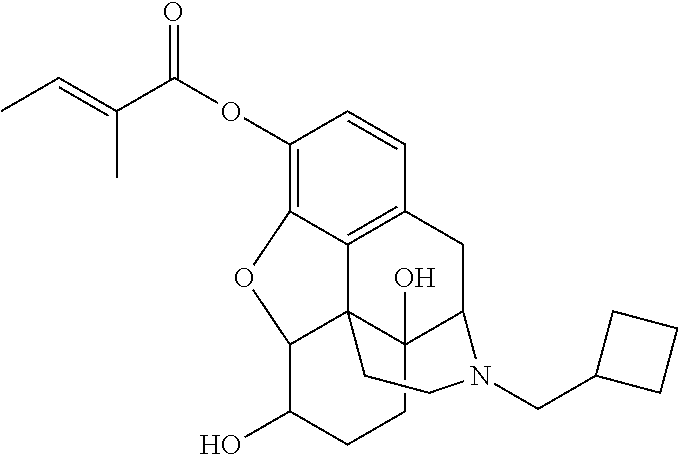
C1(OC(C(=CC)C)=O)=C2C3=C(C=C1)CC1C4(O)C3(C(C(O)CC4)O2)CCN1CC1CCC1
